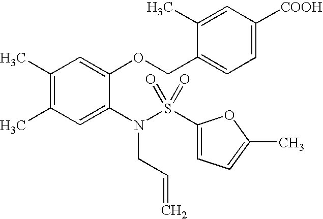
C1(C)=C(C)C=C(N(S(C2=CC=C(C)O2)(=O)=O)CC=C)C(OCC2=CC=C([COOH])C=C2C)=C1
